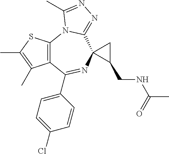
C12=C(C(C3=CC=C(Cl)C=C3)=NC3(C4=NN=C(C)N14)C(CNC(=O)C)C3)C(C)=C(C)S2
